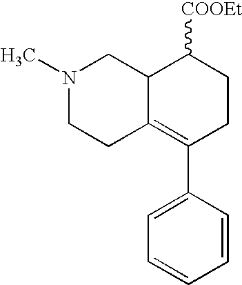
N1(C)CCC2=C(C3=CC=CC=C3)CCC([COOEt])C2C1
